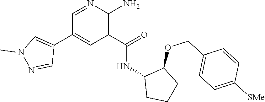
C1=NC(N)=C(C(=O)NC2CCCC2OCC2=CC=C([SMe])C=C2)C=C1C1=CN(C)N=C1
